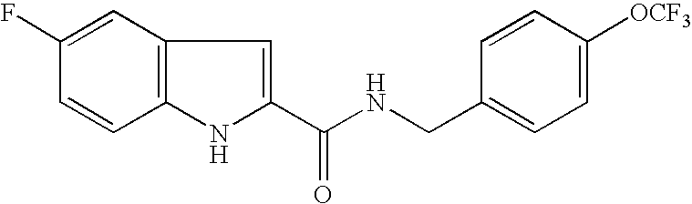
C12=C(C=C(F)C=C1)C=C(C(NCC1=CC=C([OCF3])C=C1)=O)N2
